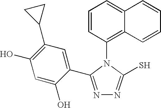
C1=CC(N2C(S)=NN=C2C2=CC(C3CC3)=C(O)C=C2O)=C2C(=C1)C=CC=C2
